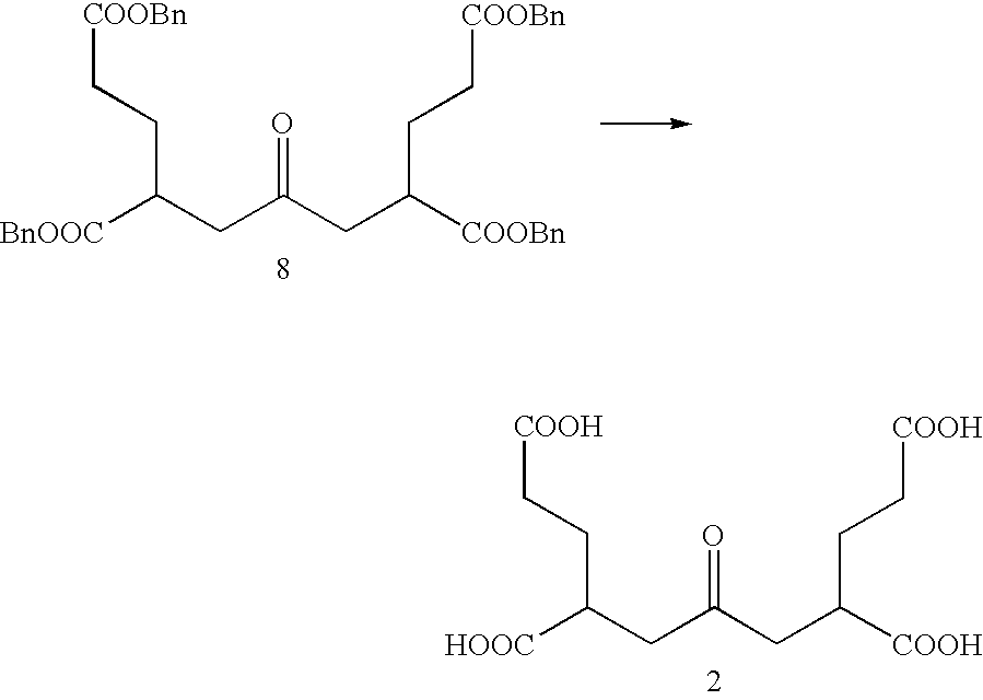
C([COOBn])(CC[COOBn])CC(CC([BnOOC])CC[COOBn])=O.C([COOH])(CC[COOH])CC(CC([HOOC])CC[COOH])=O
